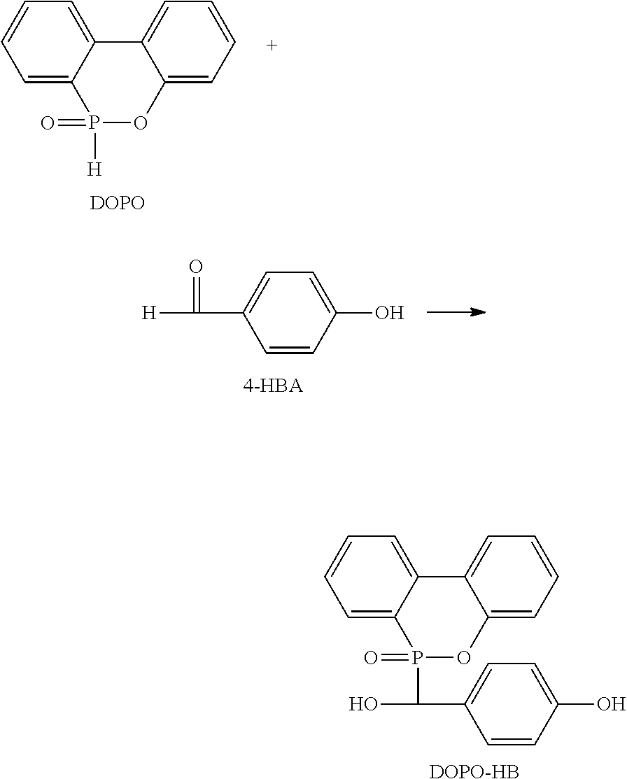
C1=C2C(=CC=C1)C1=CC=CC=C1OP2(C(O)C1=CC=C(O)C=C1)=O.[DOPO-HB].C1=C2C(=CC=C1)C1=CC=CC=C1OP2([H])=O.[DOPO].C1=CC(O)=CC=C1C(=O)[H]
